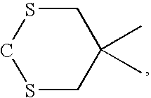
S1CC(C)(C)CSC1
